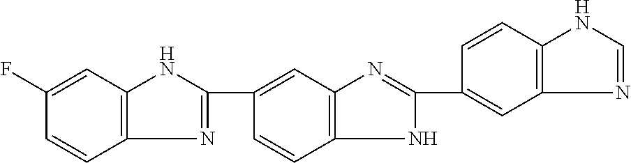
C1=CC(F)=CC2=C1N=C(C1=CC3=C(C=C1)NC(C1=CC4=C(C=C1)NC=N4)=N3)N2
